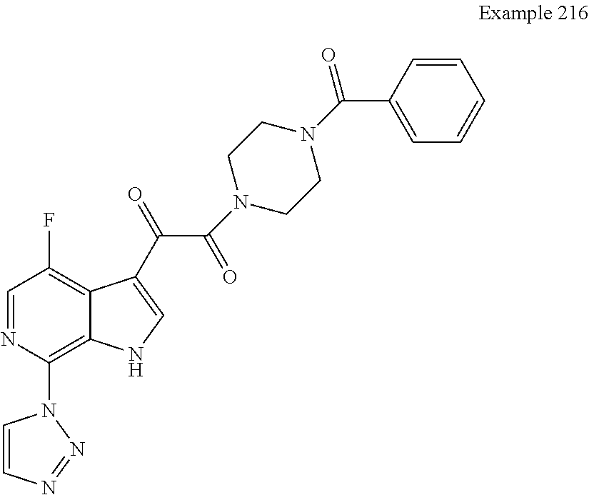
C1(F)=C2C(=C(N3C=CN=N3)N=C1)NC=C2C(C(=O)N1CCN(C(C2=CC=CC=C2)=O)CC1)=O
